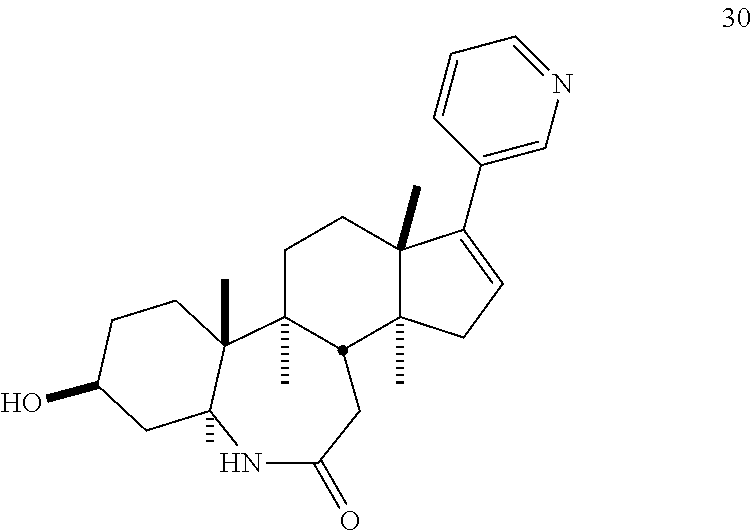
CC12CCC3(C)C(C)(CC=C3C3=CN=CC=C3)C1CC(=O)NC1(C)C2(C)CCC(O)C1
